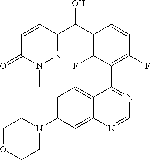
C1=C(N2CCOCC2)C=C2C(=C1)C(C1=C(F)C=CC(C(C3=NN(C)C(=O)C=C3)O)=C1F)=NC=N2
